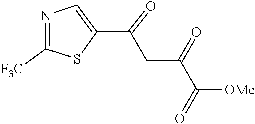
C(C(=O)[OMe])(CC(C1=CN=C([F3C])S1)=O)=O
